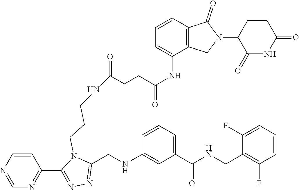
C(C(NC1=CC=CC2=C1CN(C1C(=O)NC(=O)CC1)C2=O)=O)CC(NCCCN1C(CNC2=CC(C(NCC3=C(F)C=CC=C3F)=O)=CC=C2)=NN=C1C1=NC=NC=C1)=O
